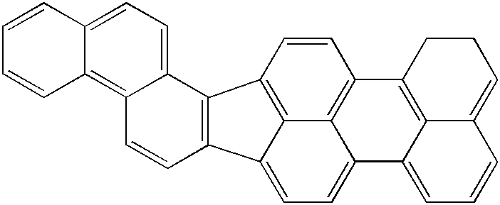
C1=CC2=C3C(=CC=C4C3=C1C1=C3C4=CC=CC3=CCC1)C1=C2C2=CC=C3C(=C2C=C1)C=CC=C3
